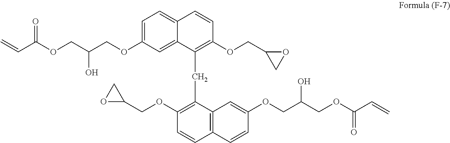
C1=C(OCC(COC(C=C)=O)O)C=C2C(=C1)C=CC(OCC1CO1)=C2CC1=C(OCC2CO2)C=CC2=C1C=C(OCC(COC(C=C)=O)O)C=C2
